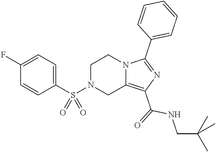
C1N(S(C2=CC=C(F)C=C2)(=O)=O)CC2=C(C(=O)NCC(C)(C)C)N=C(C3=CC=CC=C3)N2C1
